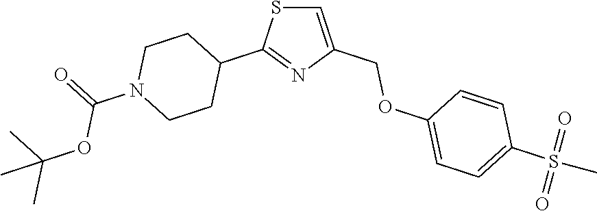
C1=C(COC2=CC=C(S(=O)(=O)C)C=C2)N=C(C2CCN(C(=O)OC(C)(C)C)CC2)S1
